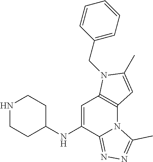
C1=C(NC2CCNCC2)C2=NN=C(C)N2C2=C1N(CC1=CC=CC=C1)C(C)=C2
